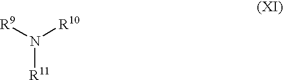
N([R11])([R9])[R10]
